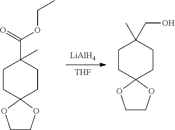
[THF].[LiAlH4].C1CC2(CCC1(C)CO)OCCO2.C1CC2(CCC1(C(=O)OCC)C)OCCO2
